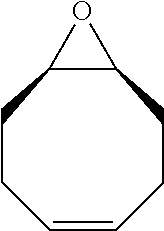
C1=CCCC2C(CC1)O2
